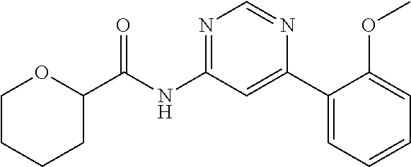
C1CCCC(C(NC2=NC=NC(C3=CC=CC=C3OC)=C2)=O)O1
